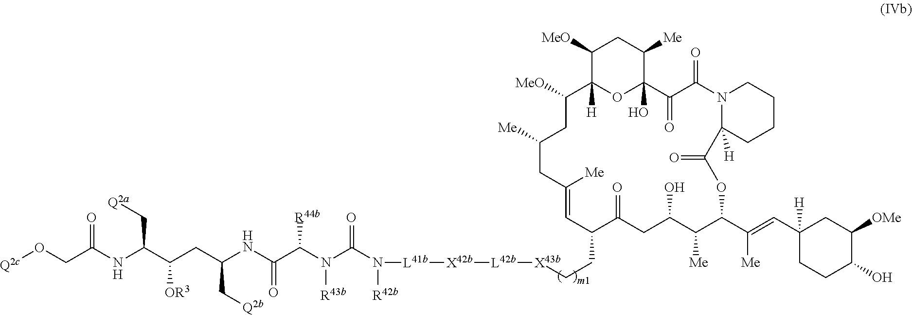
[Q2c]OCC(NC(C(CC(NC(C(N(C(N([R42b])[L41b][X42b][L42b][X43b]CCC1C(=O)CC(O)C([Me])C(C(=CC2([H])CCC(O)C([OMe])C2)[Me])OC(=O)C2([H])N(C(=O)C(=O)C3(O)OC([H])(C([MeO])CC([Me])CC([Me])=C1)C([MeO])CC3[Me])CCCC2)=O)[R43b])[R44b])=O)C[Q2b])[OR3])C[Q2a])=O
